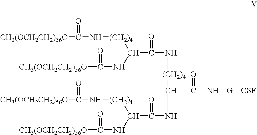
[CH3(OCH2CH2)56O]C(=O)N[(CH2)4]C(C(=O)N[(CH2)4]C(NC(C([(CH2)4]NC([CH3(OCH2CH2)56O])=O)NC(=O)[CH3(OCH2CH2)56O])=O)C(=O)N[G][CSF])NC(=O)[CH3(OCH2CH2)56O]
